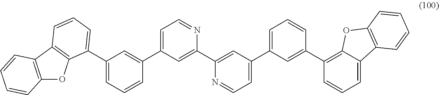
C12=C(C3=C(O1)C(C1=CC=CC(C4=CC=NC(C5=CC(C6=CC=CC(C7=C8C(=CC=C7)C7=C(O8)C=CC=C7)=C6)=CC=N5)=C4)=C1)=CC=C3)C=CC=C2
